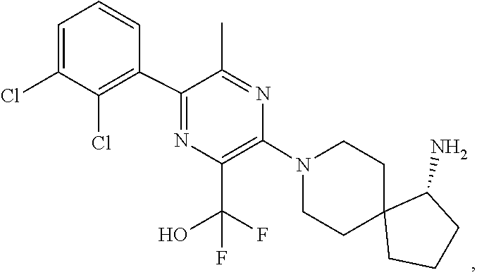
C1C2(CCCC2N)CCN(C2=C(C(O)(F)F)N=C(C3=C(Cl)C(Cl)=CC=C3)C(C)=N2)C1
